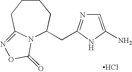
N12C(CC3=NC=C(N)N3)CCCCC1=NOC2=O.Cl
